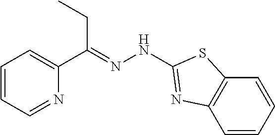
C1=CC=NC(C(=NNC2=NC3=C(C=CC=C3)S2)CC)=C1
